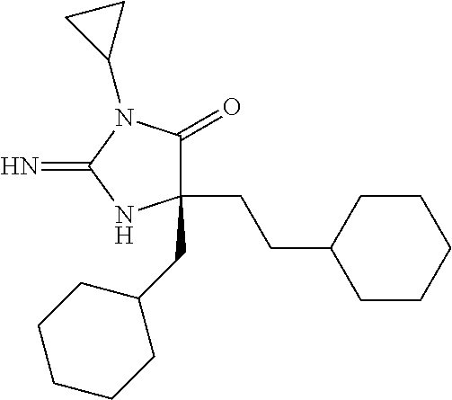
C1(CC2CCCCC2)(CCC2CCCCC2)C(=O)N(C2CC2)C(=N)N1
